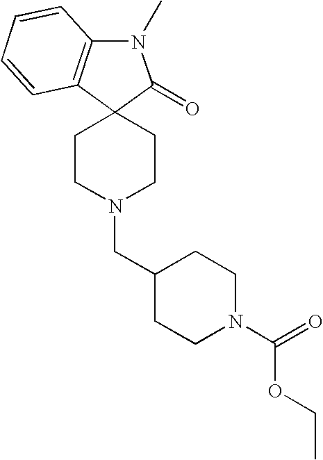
C1CN(CC2CCN(C(OCC)=O)CC2)CCC12C1=C(N(C)C2=O)C=CC=C1
